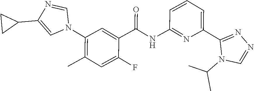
C1(N2C=NC(C3CC3)=C2)=C(C)C=C(F)C(C(NC2=NC(C3=NN=CN3C(C)C)=CC=C2)=O)=C1
